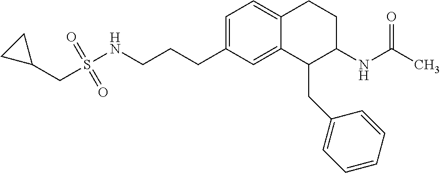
C1=C(CCCNS(CC2CC2)(=O)=O)C=C2C(=C1)CCC(NC(C)=O)C2CC1=CC=CC=C1
